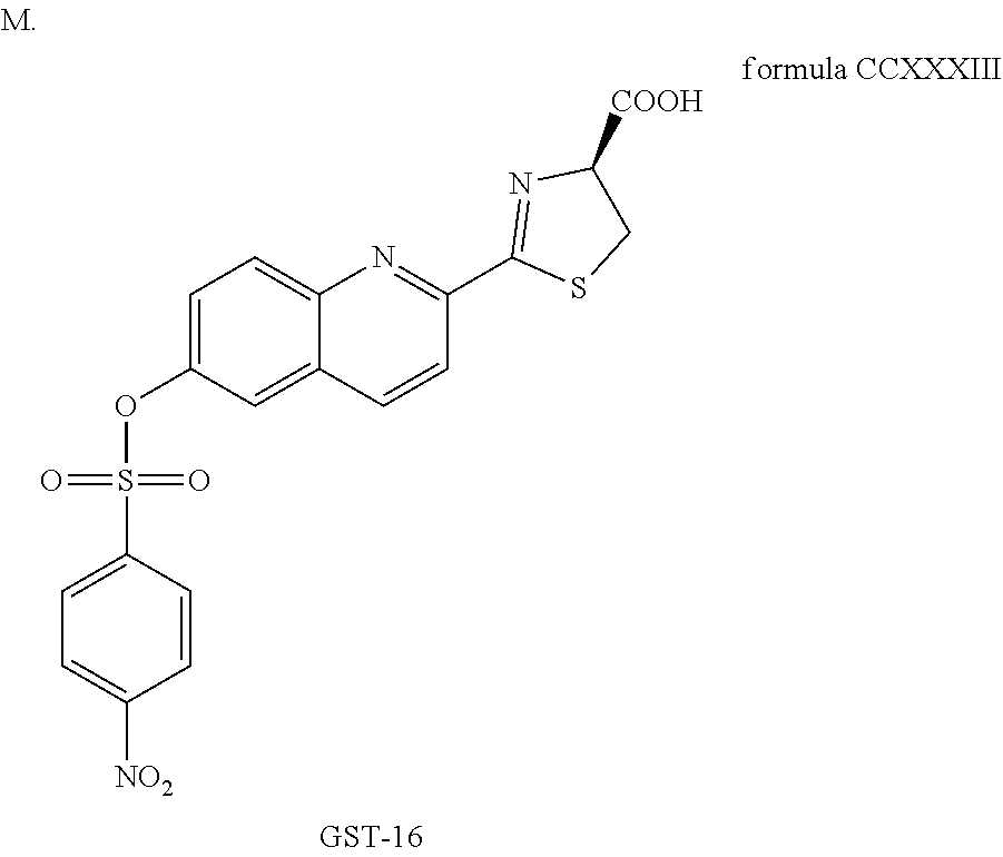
S(OC1=CC=C2C(=C1)C=CC(C1=NC([COOH])CS1)=N2)(=O)(=O)C1=CC=C([NO2])C=C1
